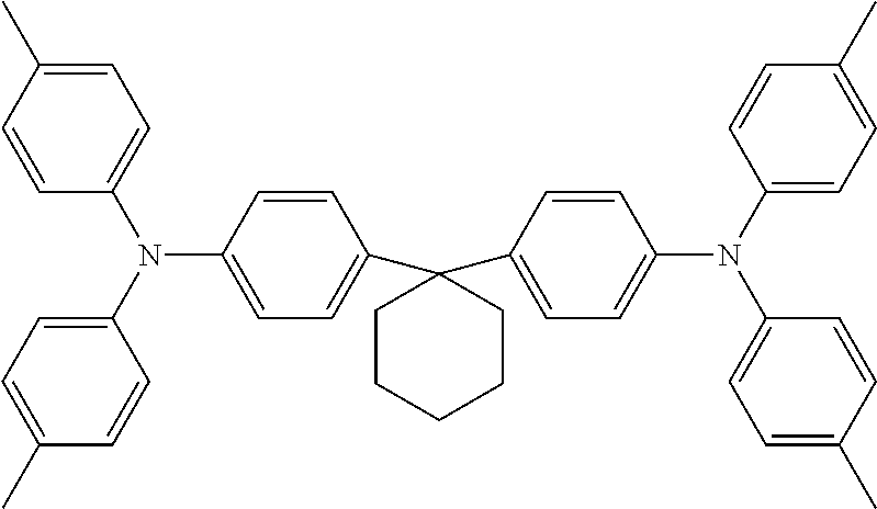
N(C1=CC=C(C2(C3=CC=C(N(C4=CC=C(C)C=C4)C4=CC=C(C)C=C4)C=C3)CCCCC2)C=C1)(C1=CC=C(C)C=C1)C1=CC=C(C)C=C1
